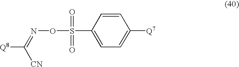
[Q8]C(=NOS(C1=CC=C([Q7])C=C1)(=O)=O)[CN]
